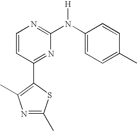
N1=C(C)SC(C2=NC(N(C3=CC=C(C)C=C3)[H])=NC=C2)=C1C
